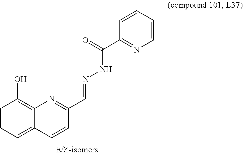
C1=CC=C2C(=C1O)N=C(C=NNC(C1=NC=CC=C1)=O)C=C2
